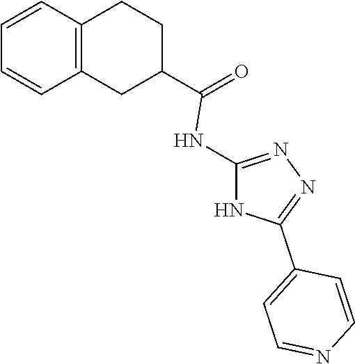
C1C(C(=O)NC2=NN=C(C3=CC=NC=C3)N2)CCC2=C1C=CC=C2
